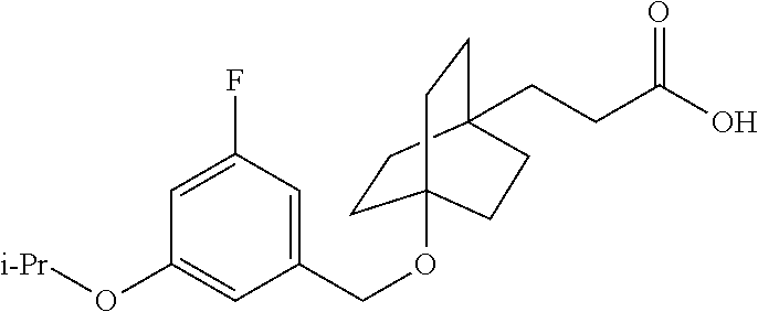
C1=C(COC23CCC(CCC(O)=O)(CC2)CC3)C=C(O[i-Pr])C=C1F
